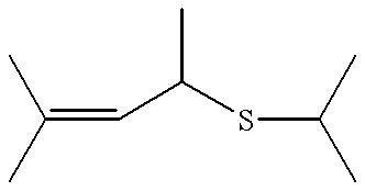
C(=CC(SC(C)C)C)(C)C
